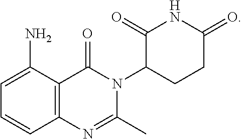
C12=C(C(N)=CC=C1)C(=O)N(C1CCC(=O)NC1=O)C(C)=N2
